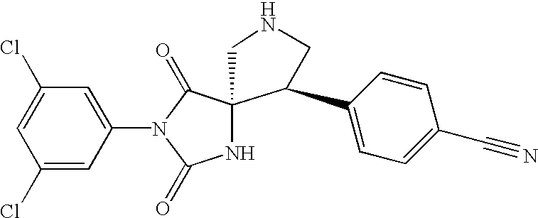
C1=C(Cl)C=C(N2C(=O)C3(NC2=O)CNCC3C2=CC=C(C#N)C=C2)C=C1Cl
